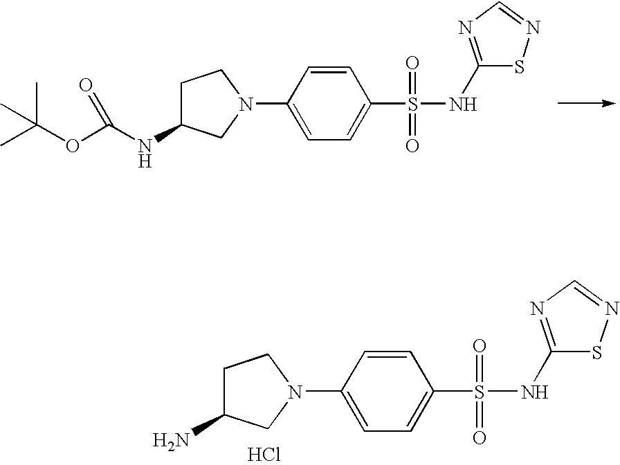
C1(N2CC(NC(OC(C)(C)C)=O)CC2)=CC=C(S(=O)(=O)NC2=NC=NS2)C=C1.C1(N2CC(N)CC2)=CC=C(S(=O)(=O)NC2=NC=NS2)C=C1.Cl
